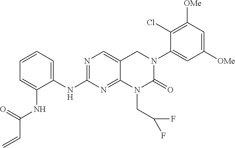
C1(Cl)=C([OMe])C=C([OMe])C=C1N1CC2=CN=C(NC3=CC=CC=C3NC(C=C)=O)N=C2N(CC(F)F)C1=O
